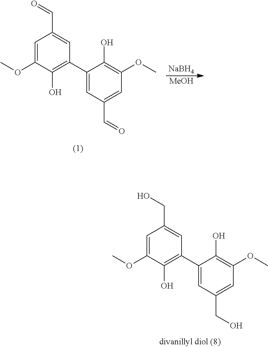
C1=C(OC)C(O)=C(C2=CC(CO)=CC(OC)=C2O)C=C1CO.[NaBH4].[MeOH].C1=C(OC)C(O)=C(C2=CC(C=O)=CC(OC)=C2O)C=C1C=O
